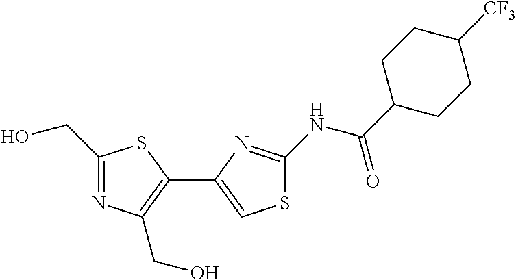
C1(CO)=NC(CO)=C(C2=CSC(NC(C3CCC([CF3])CC3)=O)=N2)S1
